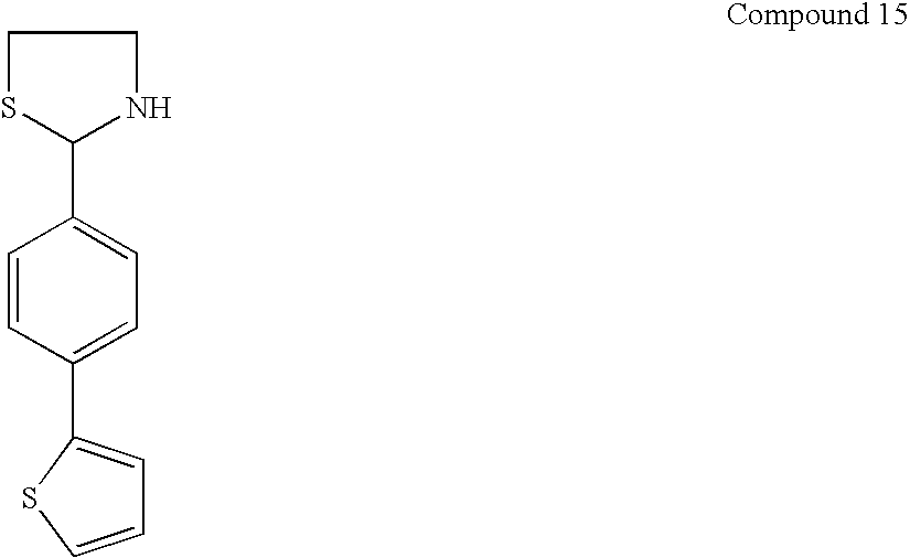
C1SC(C2=CC=C(C3=CC=CS3)C=C2)NC1
